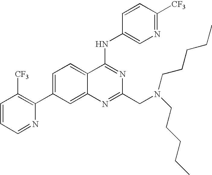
C1=CC=NC(C2=CC=C3C(=C2)N=C(CN(CCCCC)CCCCC)N=C3NC2=CN=C([CF3])C=C2)=C1[CF3]
